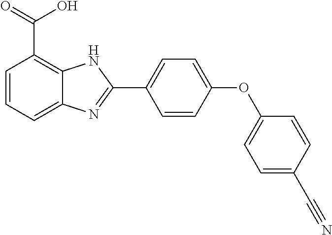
C1=CC(OC2=CC=C(C#N)C=C2)=CC=C1C1=NC2=CC=CC(C(=O)O)=C2N1
